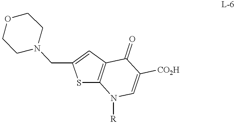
C1COCCN1CC1=CC2=C(S1)N([R])C=C([CO2H])C2=O
